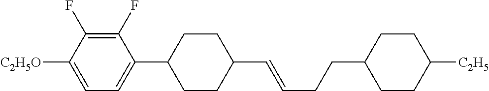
C1CC(C2=CC=C([C2H5O])C(F)=C2F)CCC1C=CCCC1CCC([C2H5])CC1
